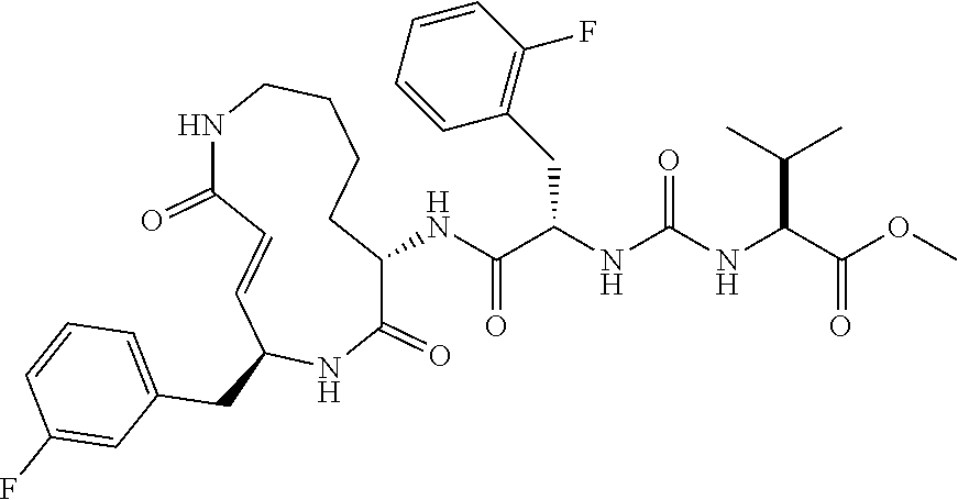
C1(NC(C(NC(NC(C(OC)=O)C(C)C)=O)CC2=C(F)C=CC=C2)=O)C(=O)NC(CC2=CC=CC(F)=C2)C=CC(=O)NCCCC1
